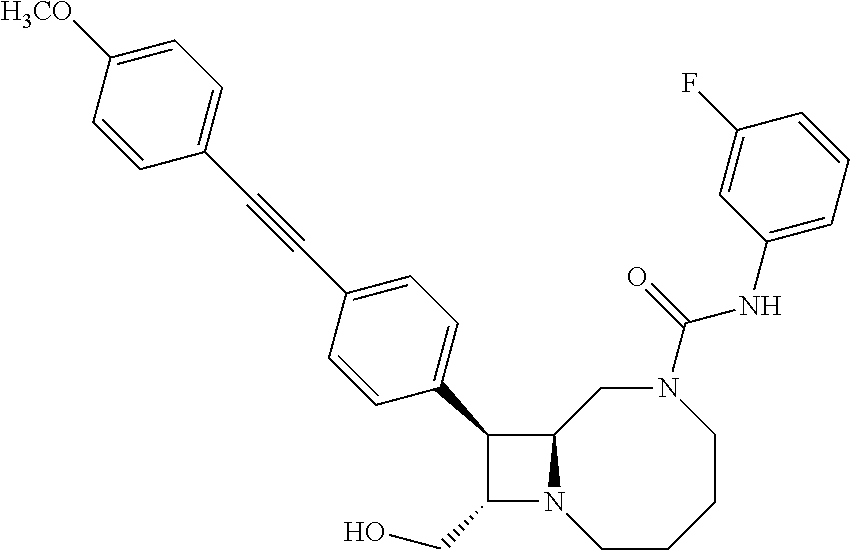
C1(CO)N2C(C1C1=CC=C(C#CC3=CC=C([H3CO])C=C3)C=C1)CN(C(NC1=CC=CC(F)=C1)=O)CCCC2
